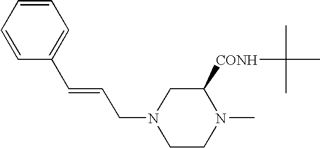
C1=CC(C=CCN2CCN(C)C([CONH]C(C)(C)C)C2)=CC=C1
